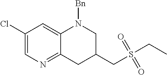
C1(Cl)=CN=C2C(=C1)N([Bn])CC(CS(CC)(=O)=O)C2
